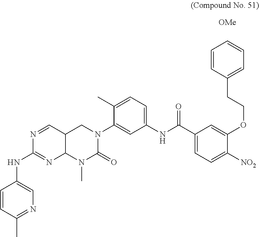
C1=CC(C)=NC=C1NC1=NC2C(C=N1)CN(C1=CC(NC(C3=CC=C([NO2])C(OCCC4=CC=CC=C4)=C3)=O)=CC=C1C)C(=O)N2C.[OMe]
